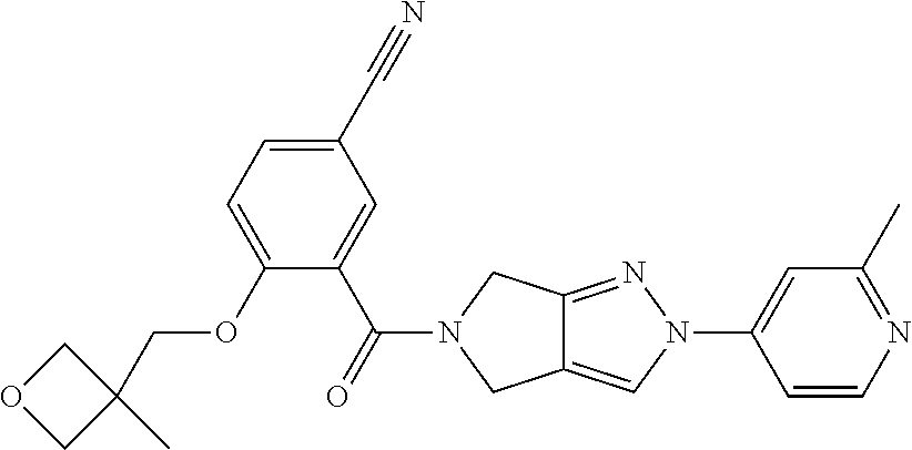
C1(C(=O)N2CC3=NN(C4=CC(C)=NC=C4)C=C3C2)=CC(C#N)=CC=C1OCC1(C)COC1
